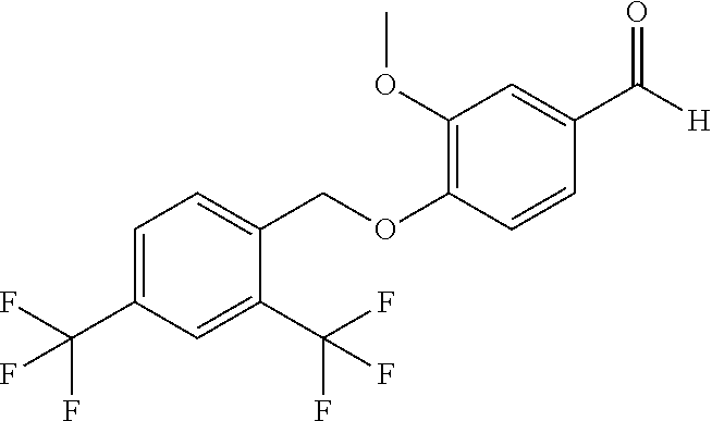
C1=C(C(F)(F)F)C=C(C(F)(F)F)C(COC2=C(OC)C=C(C([H])=O)C=C2)=C1
